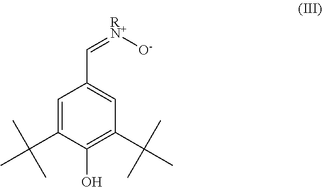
C1=C(C(C)(C)C)C(O)=C(C(C)(C)C)C=C1C=[RN+][O-]
